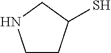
C1CC(S)CN1
